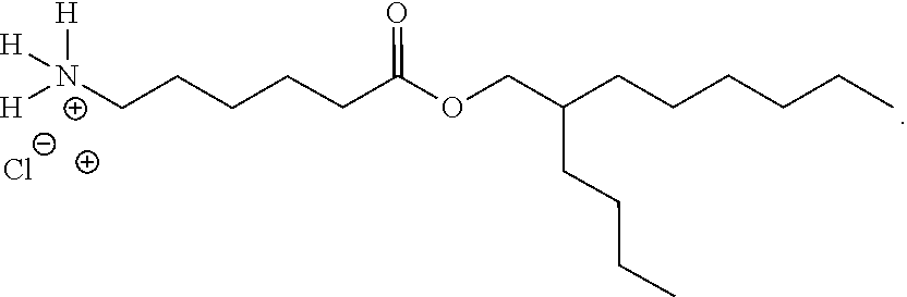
[N+]([H])(CCCCCC(=O)OCC(CCCC)CCCCCC)([H])[H].[Cl-]
